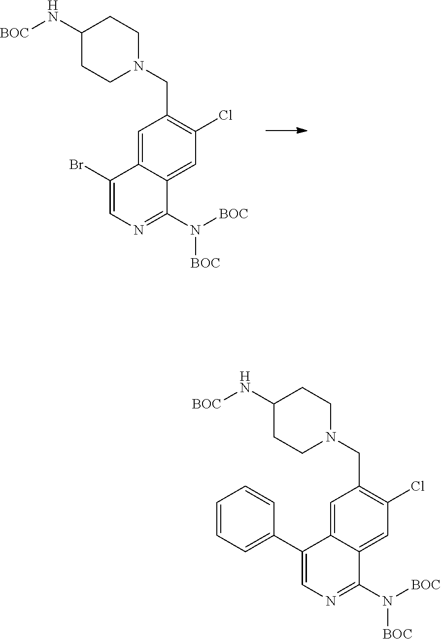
C1(Br)=CN=C(N([BOC])[BOC])C2=CC(Cl)=C(CN3CCC(N[BOC])CC3)C=C12.C1(C2=CC=CC=C2)=CN=C(N([BOC])[BOC])C2=CC(Cl)=C(CN3CCC(N[BOC])CC3)C=C12
